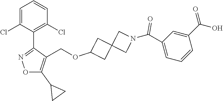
C1=C(Cl)C(C2=NOC(C3CC3)=C2COC2CC3(C2)CN(C(C2=CC=CC(C(=O)O)=C2)=O)C3)=C(Cl)C=C1
